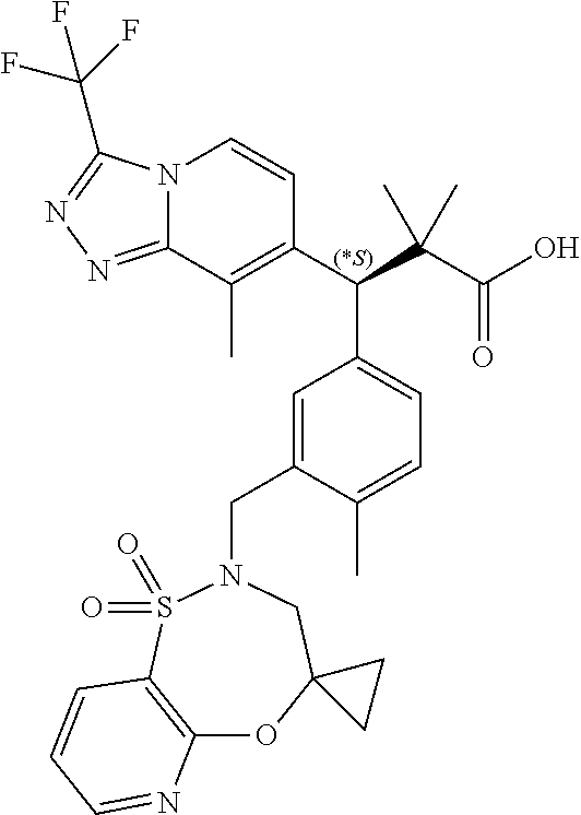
N12C(=NN=C1C(F)(F)F)C(C)=C(C(C(C(O)=O)(C)C)C1=CC=C(C)C(CN3S(=O)(=O)C4=C(OC5(C3)CC5)N=CC=C4)=C1)C=C2
